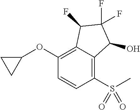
O(C1=C2C(=C(S(C)(=O)=O)C=C1)C(O)C(F)(F)C2F)C1CC1
